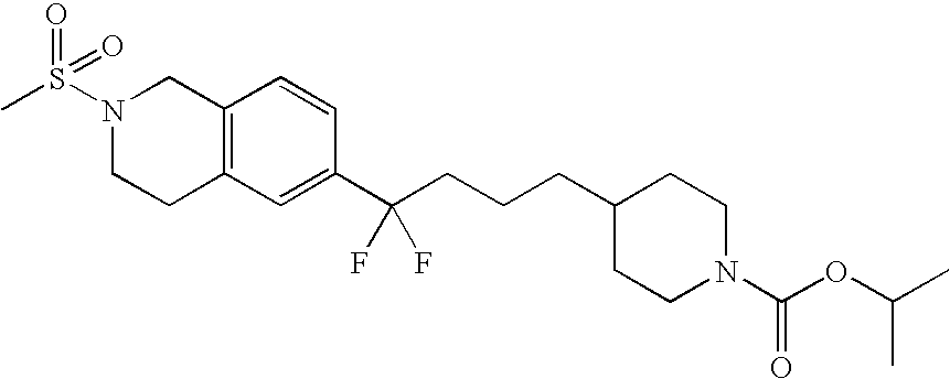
C(C1=CC2=C(C=C1)CN(S(C)(=O)=O)CC2)(CCCC1CCN(C(OC(C)C)=O)CC1)(F)F
